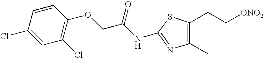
N(C1=NC(C)=C(CC[ONO2])S1)C(COC1=C(Cl)C=C(Cl)C=C1)=O
